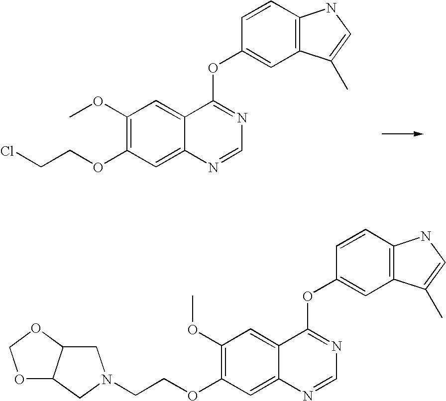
C1(OC)=C(OCCCl)C=C2C(=C1)C(OC1=CC3=C(C=C1)NC=C3C)=NC=N2.O1C2C(OC1)CN(CCOC1=C(OC)C=C3C(=C1)N=CN=C3OC1=CC3=C(C=C1)NC=C3C)C2
